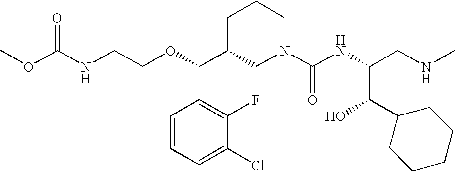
O=C(NCCOC(C1CN(C(NC(CNC)C(C2CCCCC2)O)=O)CCC1)C1=C(F)C(Cl)=CC=C1)OC
